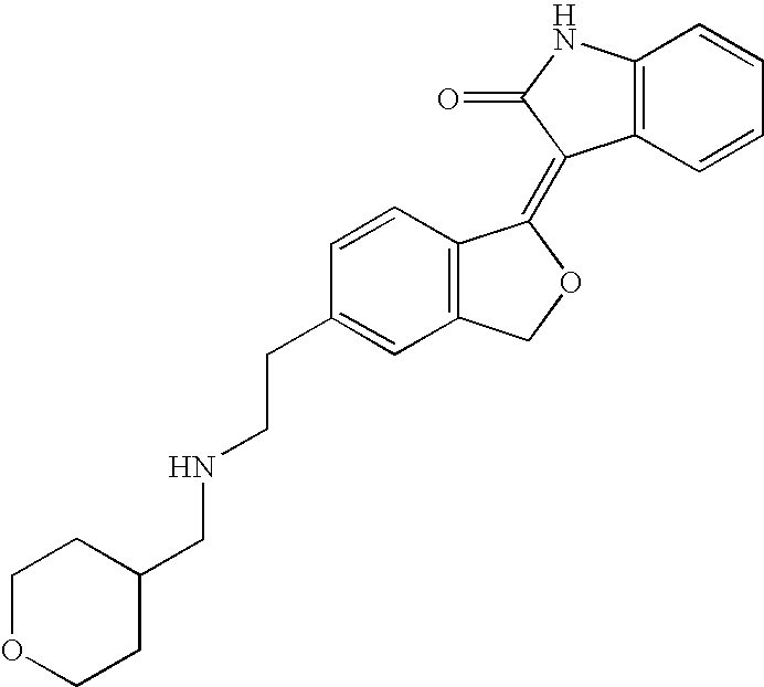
C1=CC(CCNCC2CCOCC2)=CC2=C1C(=C1C3=C(NC1=O)C=CC=C3)OC2
